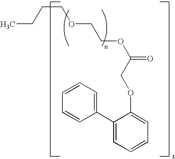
CCCCOCCOC(=O)COC1=CC=CC=C1C1=CC=CC=C1
